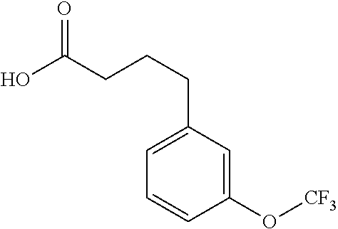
C1=CC(O[CF3])=CC(CCCC(O)=O)=C1
